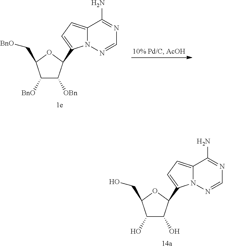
C1([BnO])C([OBn])C(C2=CC=C3N2N=CN=C3N)OC1C[BnO].C1(O)C(O)C(C2=CC=C3N2N=CN=C3N)OC1CO
